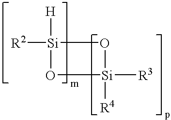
[Si]1([H])([R2])O[Si]([R3])([R4])O1
